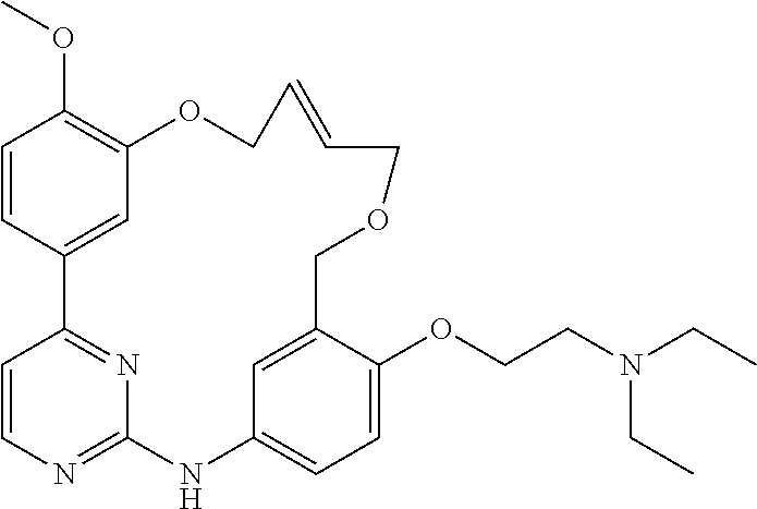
C1=CC2=CC(=C1OC)OCC=CCOCC1=CC(=CC=C1OCCN(CC)CC)NC1=NC=CC2=N1
